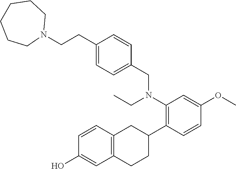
C12=C(C=CC(O)=C1)CC(C1=C(N(CC)CC3=CC=C(CCN4CCCCCC4)C=C3)C=C(OC)C=C1)CC2
